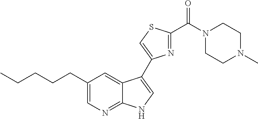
C1=C(CCCCC)C=C2C(=N1)NC=C2C1=CSC(C(N2CCN(C)CC2)=O)=N1
